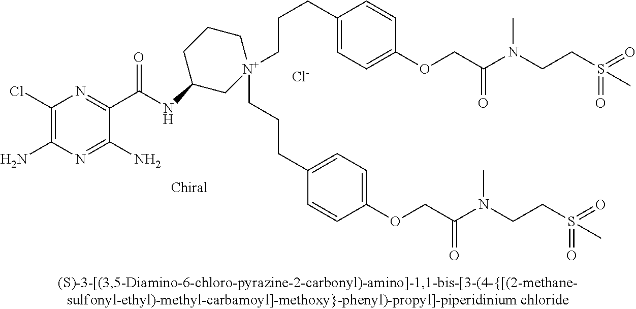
[Cl-].C1(Cl)=C(N)N=C(N)C(C(=O)NC2C[N+](CCCC3=CC=C(OCC(N(CCS(=O)(=O)C)C)=O)C=C3)(CCCC3=CC=C(OCC(=O)N(CCS(=O)(=O)C)C)C=C3)CCC2)=N1
